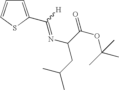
C1=C(C(=NC(CC(C)C)C(=O)OC(C)(C)C)[H])SC=C1
